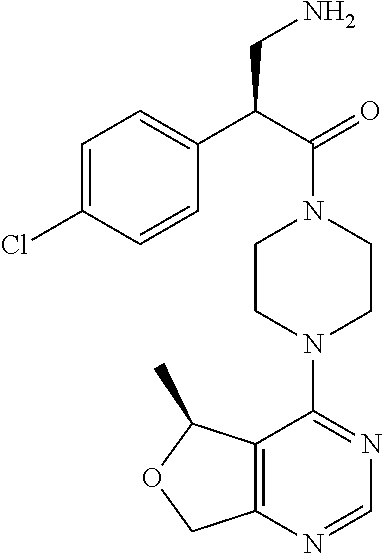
C1=C(Cl)C=CC(C(C(=O)N2CCN(C3=NC=NC4=C3C(C)OC4)CC2)CN)=C1
